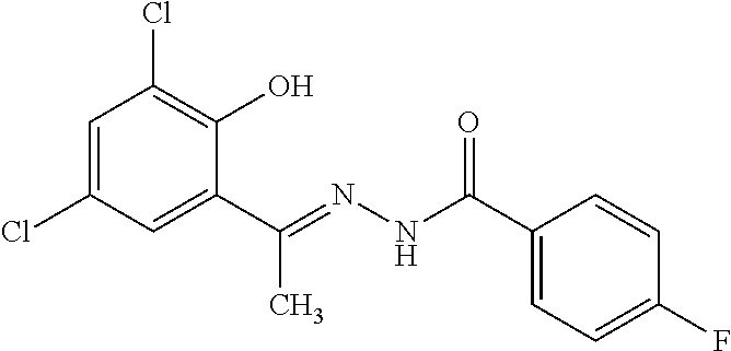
C1=C(Cl)C=C(C(=NNC(C2=CC=C(F)C=C2)=O)C)C(O)=C1Cl
